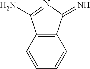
C12=C(C=CC=C1)C(N)=NC2=N
